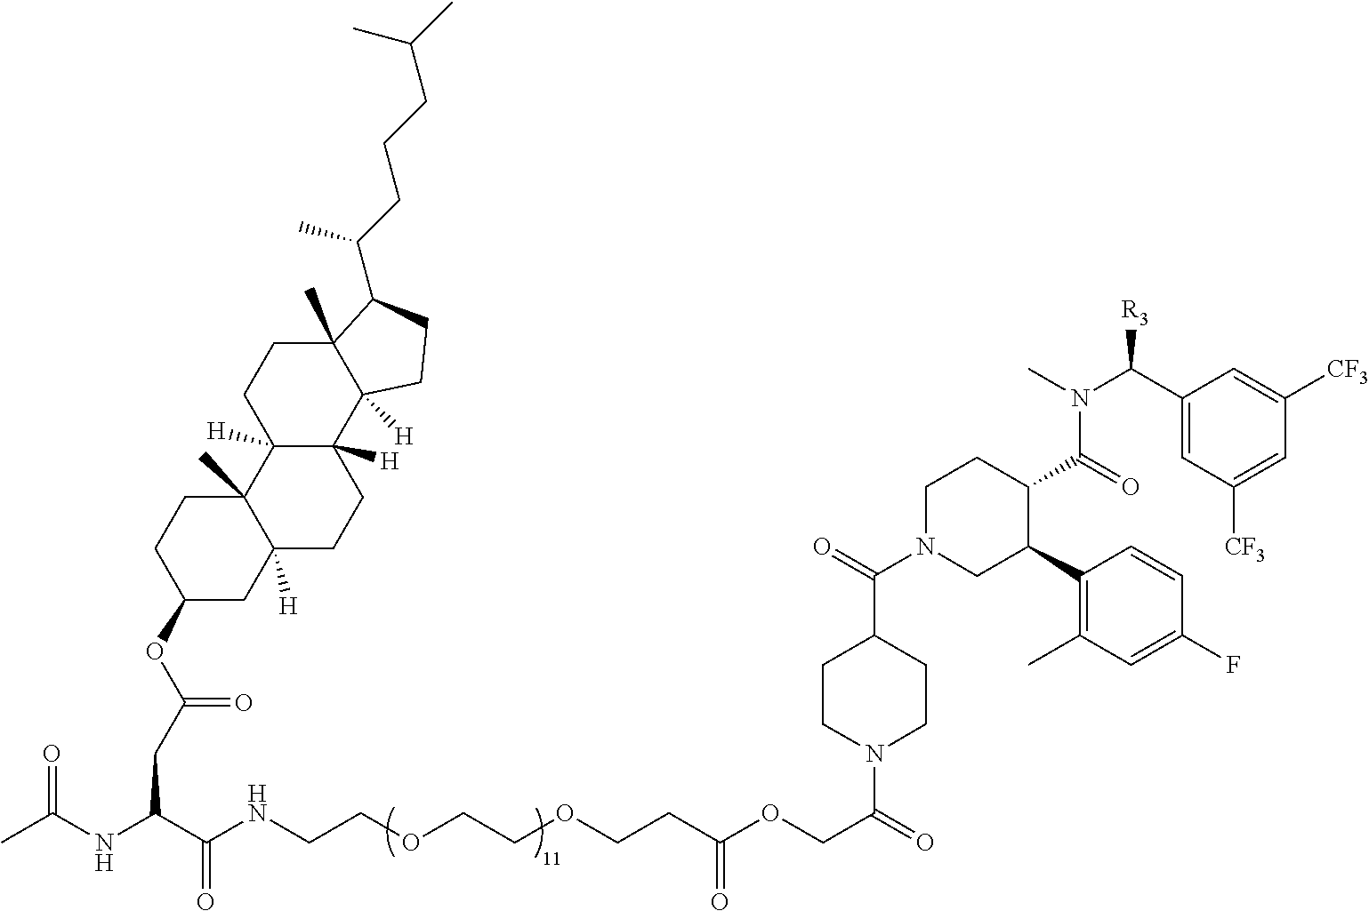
C12([H])C([H])(C3(C)C([H])(CC1)CC(OC(CC(NC(C)=O)C(NCCOCCOCCC(OCC(N1CCC(C(=O)N4CC(C5=C(C)C=C(F)C=C5)C(C(N(C([R3])C5=CC([CF3])=CC([CF3])=C5)C)=O)CC4)CC1)=O)=O)=O)=O)CC3)CCC1(C)C2([H])CCC1C(CCCC(C)C)C
